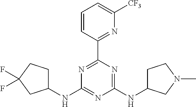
N1=C(C2=NC([CF3])=CC=C2)N=C(NC2CCN(C)C2)N=C1NC1CCC(F)(F)C1
